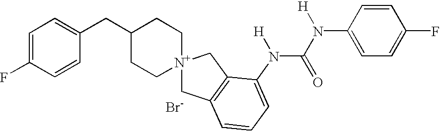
C1=C(F)C=CC(CC2CC[N+]3(CC2)CC2=C(C3)C(N(C(=O)N([H])C3=CC=C(F)C=C3)[H])=CC=C2)=C1.[Br-]
